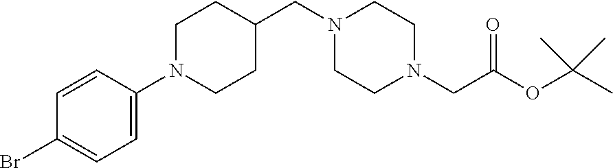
C1N(C2=CC=C(Br)C=C2)CCC(CN2CCN(CC(OC(C)(C)C)=O)CC2)C1
